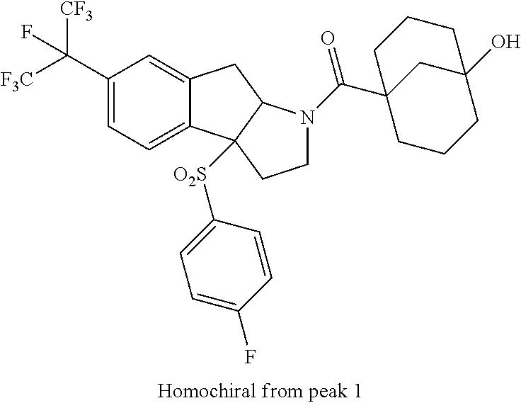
C(C1=CC=C2C(=C1)CC1C2([O2S]C2=CC=C(F)C=C2)CCN1C(=O)C12CC(O)(CCC1)CCC2)([F3C])([CF3])F
